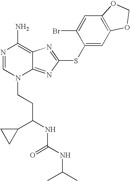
N1=CN(CCC(NC(NC(C)C)=O)C2CC2)C2=NC(SC3=CC4=C(C=C3Br)OCO4)=NC2=C1N
